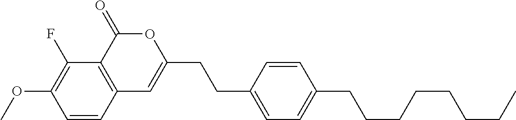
C1=CC2=C(C(F)=C1OC)C(=O)OC(CCC1=CC=C(CCCCCCCC)C=C1)=C2
